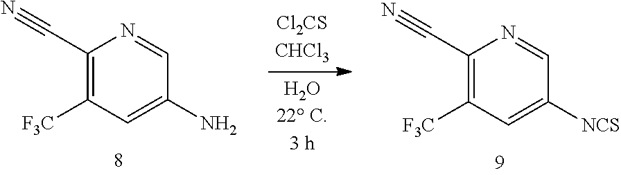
C1(C#N)=C([F3C])C=C([NCS])C=N1.C1(C#N)=C([F3C])C=C(N)C=N1
